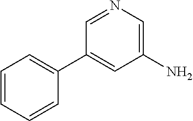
C1=CC=CC(C2=CC(N)=CN=C2)=C1
